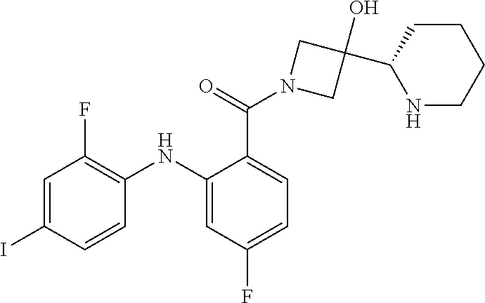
C1=C(I)C=CC(NC2=CC(F)=CC=C2C(=O)N2CC(O)(C3NCCCC3)C2)=C1F
